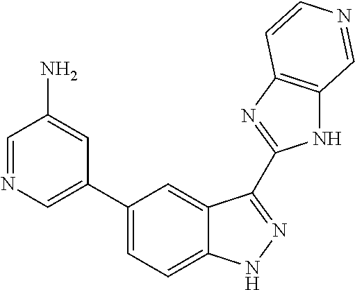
C1(C2=CN=CC(N)=C2)=CC=C2C(=C1)C(C1=NC3=C(N1)C=NC=C3)=NN2
